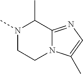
N1(C)CCN2C(=NC=C2C)C1C
